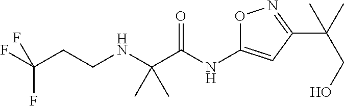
N(C(C(NCCC(F)(F)F)(C)C)=O)C1=CC(C(C)(CO)C)=NO1
